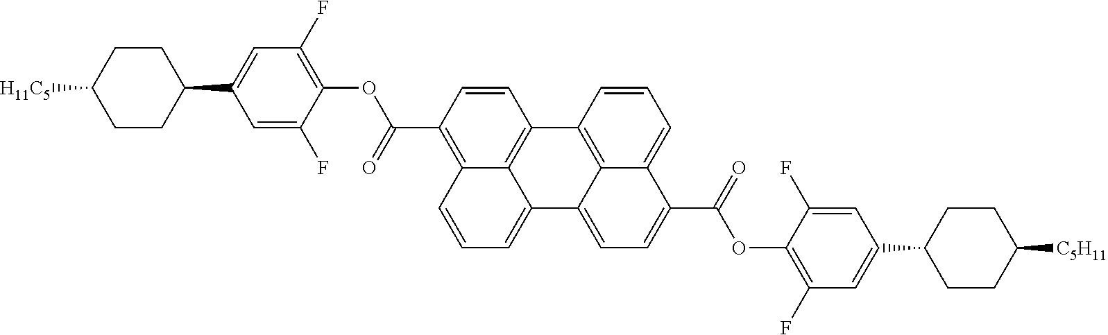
C1=CC2=C3C(=C1C(OC1=C(F)C=C(C4CCC([H11C5])CC4)C=C1F)=O)C=CC=C3C1=CC=C(C(OC3=C(F)C=C(C4CCC([C5H11])CC4)C=C3F)=O)C3=CC=CC2=C13
